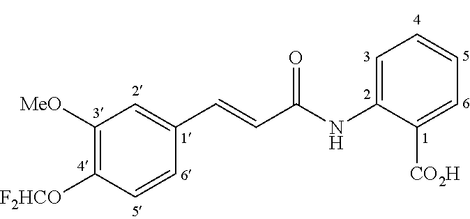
C1([MeO])=C([F2HCO])C=CC(C=CC(NC2=CC=CC=C2[CO2H])=O)=C1
